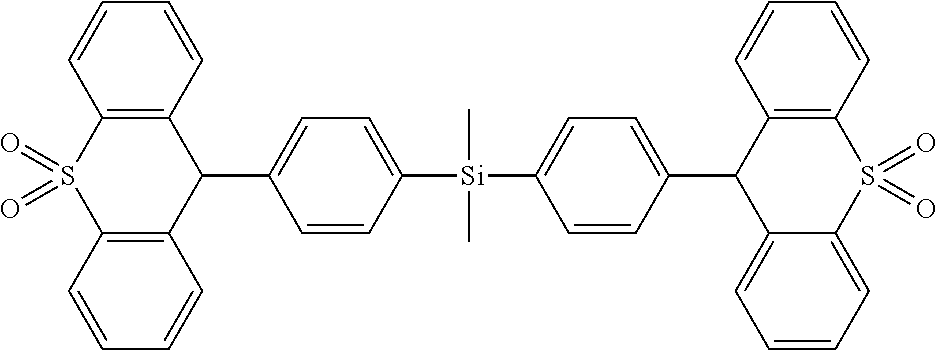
C12=C(S(=O)(=O)C3=C(C1C1=CC=C([Si](C4=CC=C(C5C6=C(S(=O)(=O)C7=CC=CC=C75)C=CC=C6)C=C4)(C)C)C=C1)C=CC=C3)C=CC=C2
